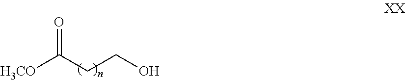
[H3CO]C(CCO)=O
